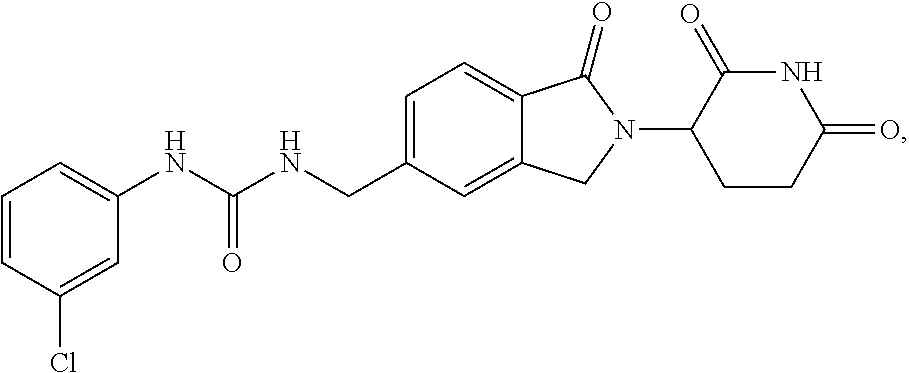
C1=C(CNC(NC2=CC=CC(Cl)=C2)=O)C=C2C(=C1)C(=O)N(C1CCC(=O)NC1=O)C2
